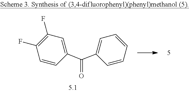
C(=O)(C1=CC(F)=C(F)C=C1)C1=CC=CC=C1
